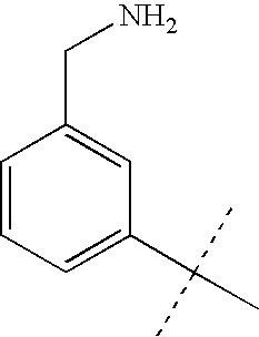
C1=CC=C(C(C)(C)C)C=C1CN
